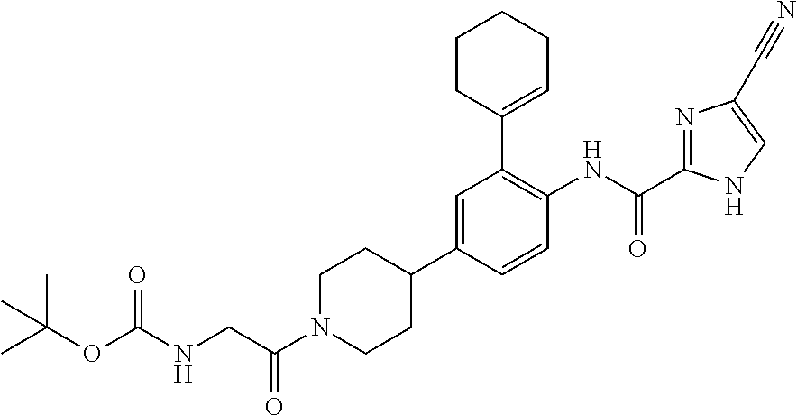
C(NCC(N1CCC(C2=CC(C3=CCCCC3)=C(NC(=O)C3=NC(C#N)=CN3)C=C2)CC1)=O)(OC(C)(C)C)=O
